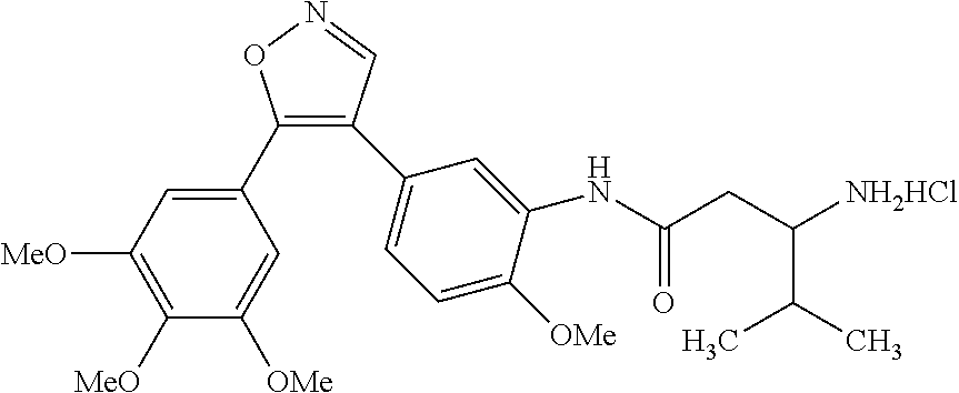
C1(C2=CC([MeO])=C([MeO])C([OMe])=C2)=C(C2=CC=C([OMe])C(NC(CC([NH2HCl])C(C)C)=O)=C2)C=NO1
